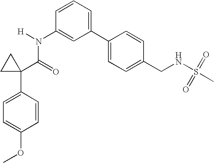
C1=CC(C2(C(N([H])C3=CC(C4=CC=C(CNS(C)(=O)=O)C=C4)=CC=C3)=O)CC2)=CC=C1OC
